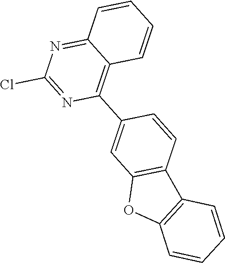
C12=NC(Cl)=NC(C3=CC4=C(C=C3)C3=C(O4)C=CC=C3)=C1C=CC=C2
